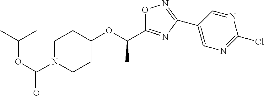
C1N(C(OC(C)C)=O)CCC(OC(C)C2=NC(C3=CN=C(Cl)N=C3)=NO2)C1
